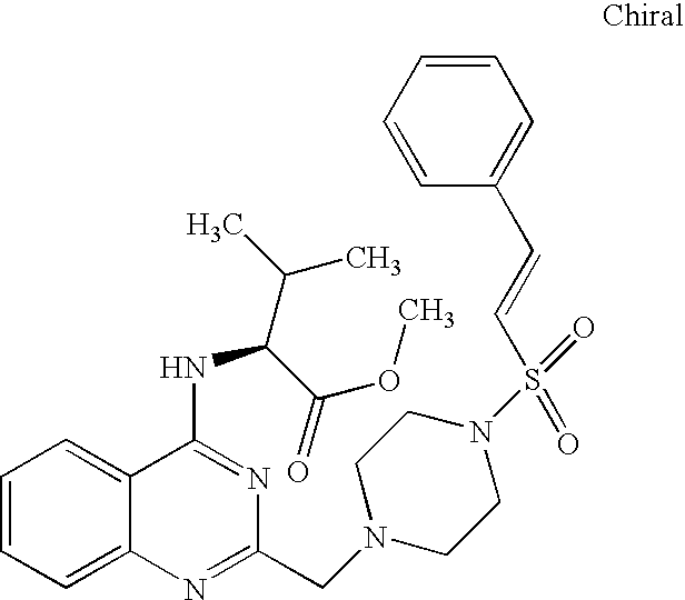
C1=CC=C2C(=C1)C(NC(C(C)C)C(=O)OC)=NC(CN1CCN(S(=O)(C=CC3=CC=CC=C3)=O)CC1)=N2
